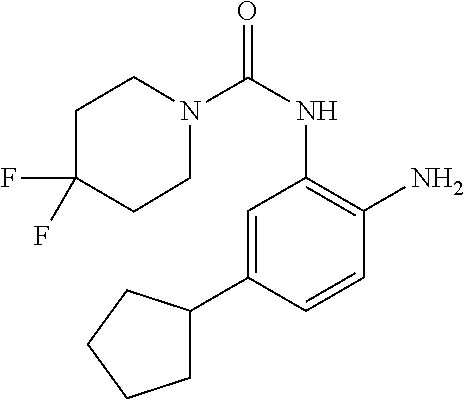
N1(C(NC2=C(N)C=CC(C3CCCC3)=C2)=O)CCC(F)(F)CC1
